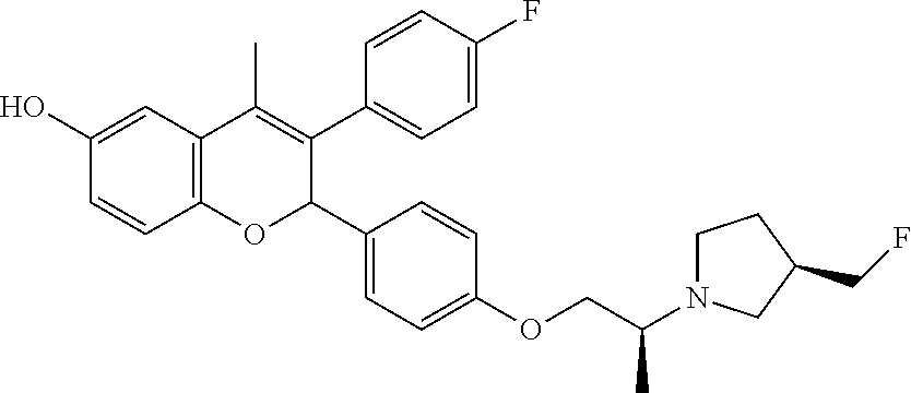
C12=C(C=C(O)C=C1)C(C)=C(C1=CC=C(F)C=C1)C(C1=CC=C(OCC(C)N3CCC(CF)C3)C=C1)O2
